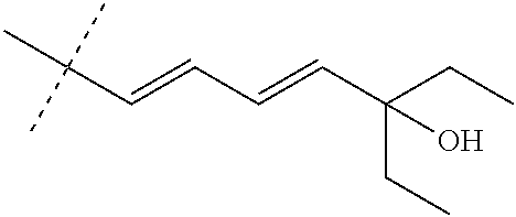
CC(C=CC=CC(CC)(CC)O)(C)C
